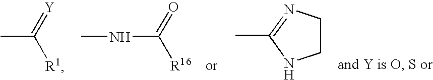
CC(=[Y])[R1].N(C(=O)[R16])C.CC1=NCCN1
